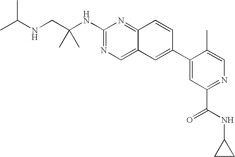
CC(NCC(NC1=NC=C2C(=N1)C=CC(C1=CC(C(NC3CC3)=O)=NC=C1C)=C2)(C)C)C
